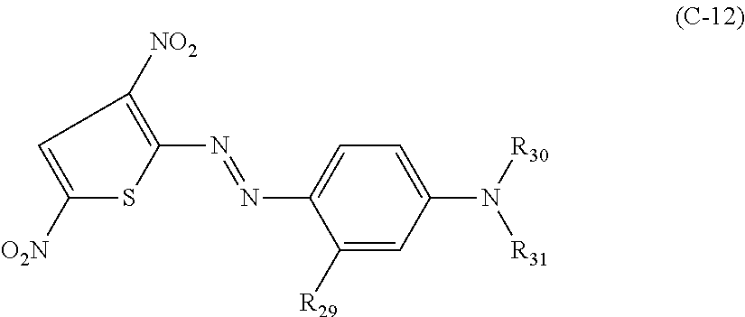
C1=C([O2N])SC(N=NC2=CC=C(N([R30])[R31])C=C2[R29])=C1[NO2]
